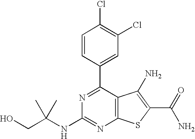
N1=C(C2=CC(Cl)=C(Cl)C=C2)C2=C(N=C1NC(CO)(C)C)SC(C(N)=O)=C2N
